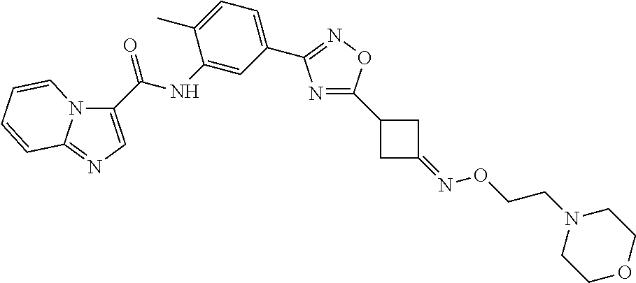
C1(NC(=O)C2=CN=C3N2C=CC=C3)=CC(C2=NOC(C3CC(=NOCCN4CCOCC4)C3)=N2)=CC=C1C
